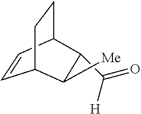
C1=CC2CCC1C([Me])C2C([H])=O
